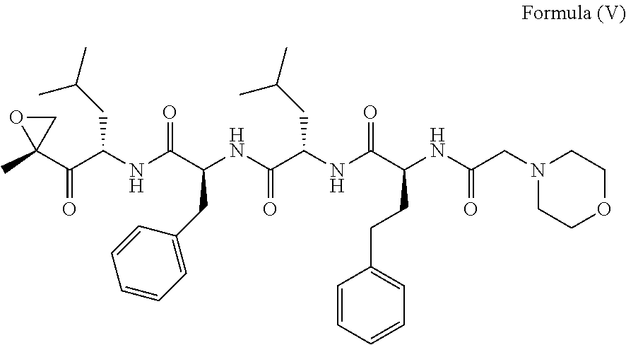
CC1(C(C(NC(C(CC2=CC=CC=C2)NC(=O)C(NC(=O)C(CCC2=CC=CC=C2)NC(=O)CN2CCOCC2)CC(C)C)=O)CC(C)C)=O)CO1
